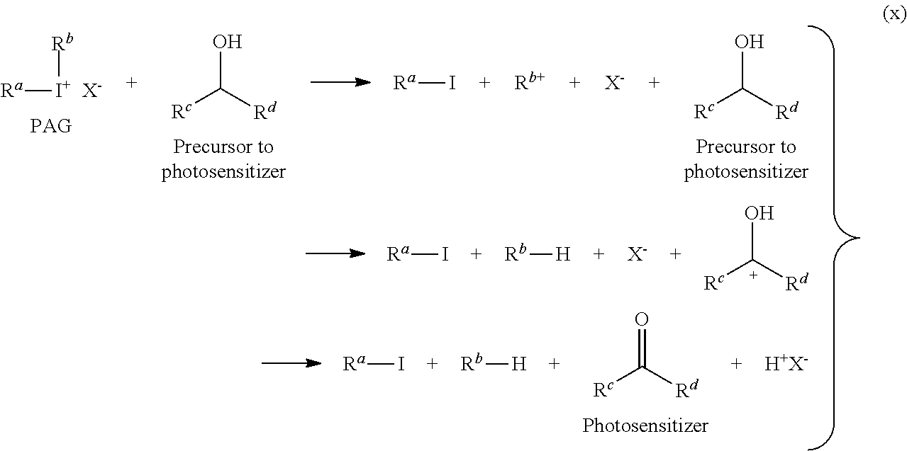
[Rc]C([Rd])=O.[Ra]I.[Rb][H].[H+X-].[Rc][C+]([Rd])O.[Ra]I.[X-].[Rb][H].[Ra][I+][Rb].[X-].[Rc]C([Rd])O.[Rc]C([Rd])O.[Ra]I.[X-]
